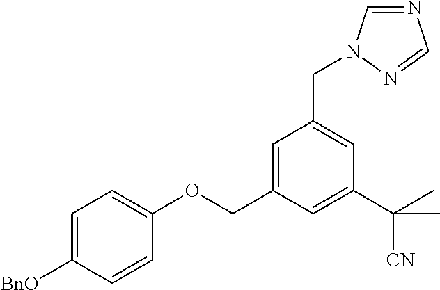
C1=C([BnO])C=CC(OCC2=CC(CN3C=NC=N3)=CC(C(C)(C)[CN])=C2)=C1
